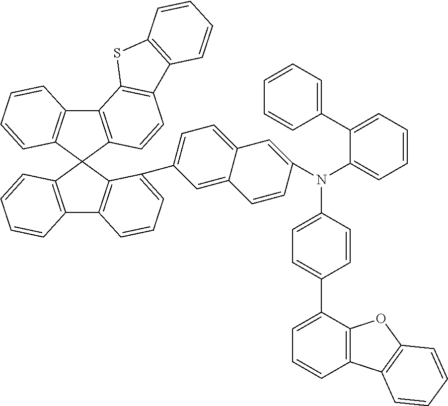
C12=C(C3(C4=C1C=CC=C4)C1=C(C4=C3C(C3=CC=C5C(=C3)C=CC(N(C3=CC=CC=C3C3=CC=CC=C3)C3=CC=C(C6=CC=CC7=C6OC6=C7C=CC=C6)C=C3)=C5)=CC=C4)C=CC=C1)C=CC1=C2SC2=C1C=CC=C2
